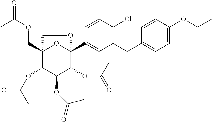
C12(COC(=O)C)C(OC(=O)C)C(OC(C)=O)C(OC(=O)C)C(C3=CC(CC4=CC=C(OCC)C=C4)=C(Cl)C=C3)(O1)OC2
